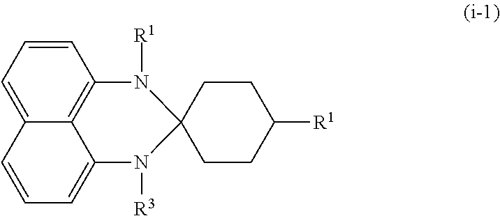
C1CC([R1])CCC12N([R1])C1=C3C(=CC=CC3=CC=C1)N2[R3]
